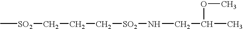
C[SO2]CCC[SO2]NCC(OC)C
